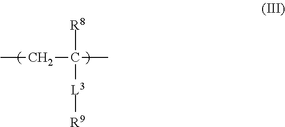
CCC(C)([L3][R9])[R8]
